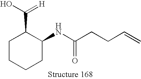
C1CCCC(NC(CCC=C)=O)C1C(O)=[H]
